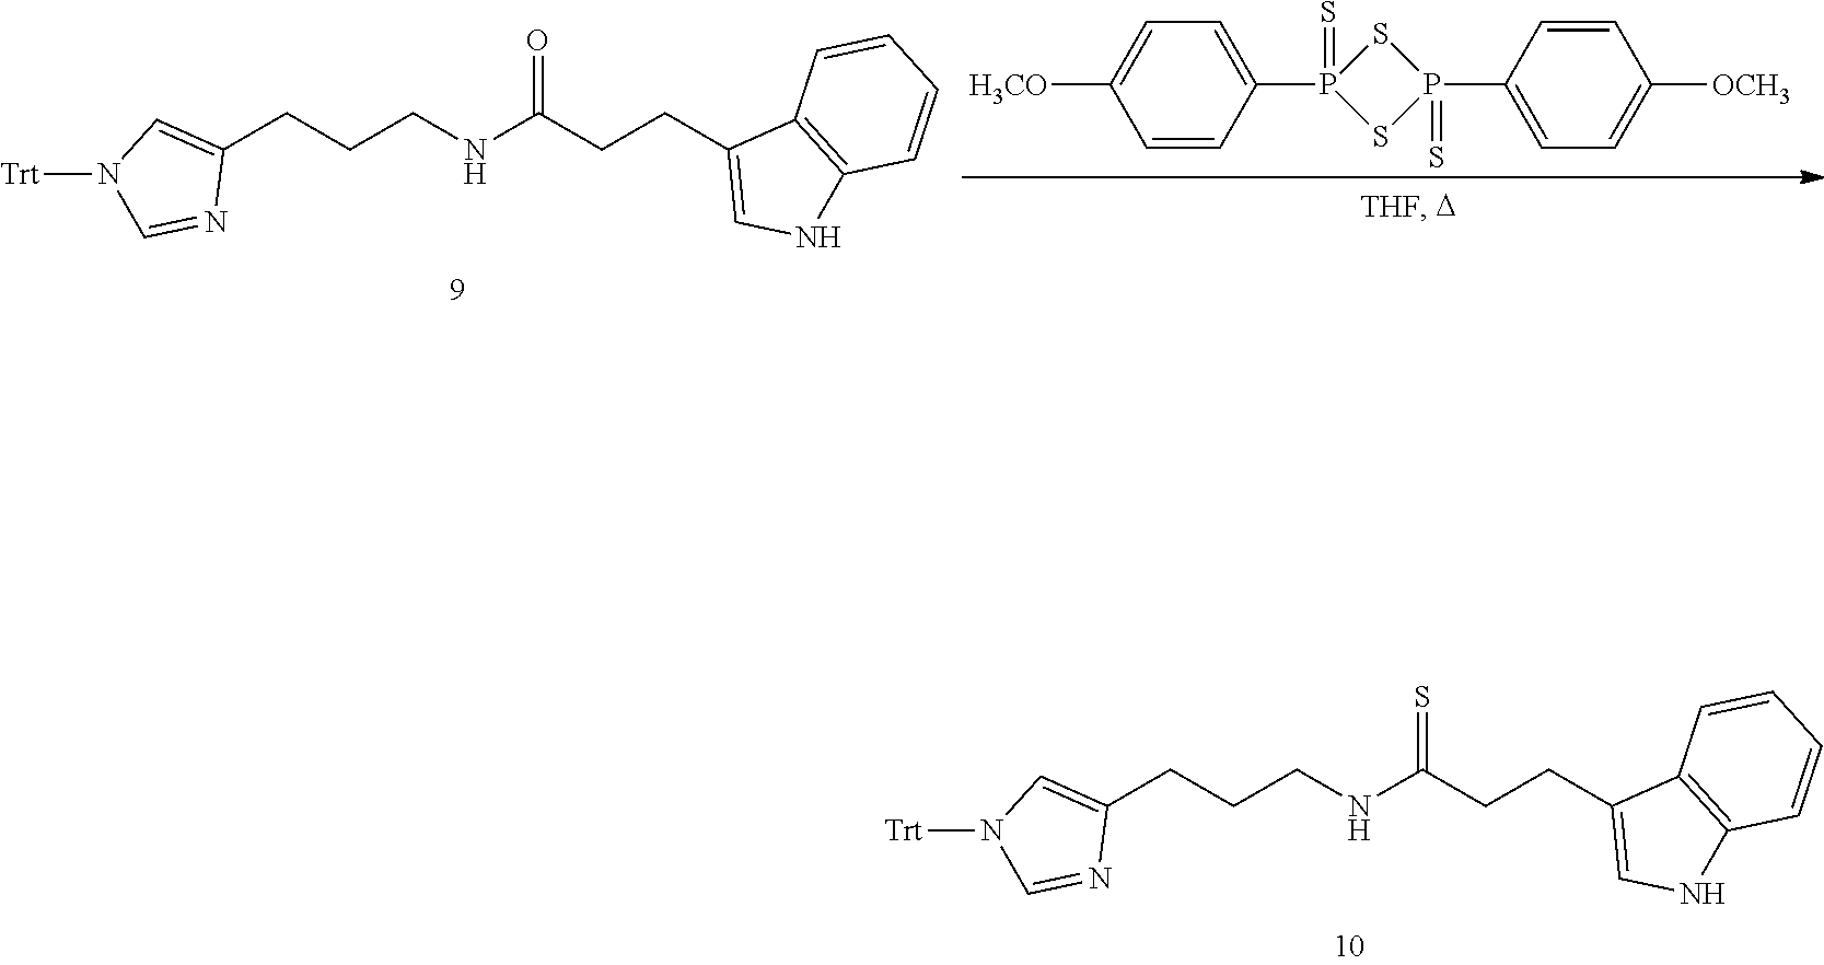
N(C(CCC1=CNC2=C1C=CC=C2)=S)CCCC1=CN([Trt])C=N1.N(C(CCC1=CNC2=C1C=CC=C2)=O)CCCC1=CN([Trt])C=N1.C1=C([H3CO])C=CC(P2(=S)SP(=S)(C3=CC=C([OCH3])C=C3)S2)=C1
